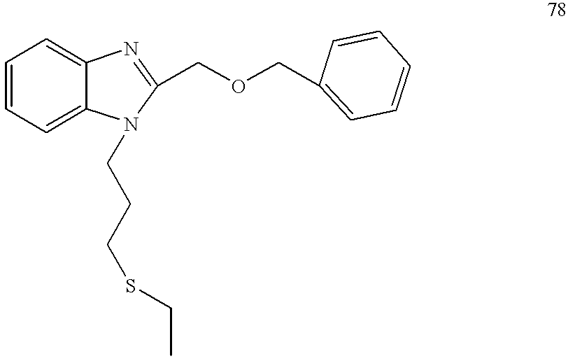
C1=CC=C2C(=C1)N=C(COCC1=CC=CC=C1)N2CCCSCC
